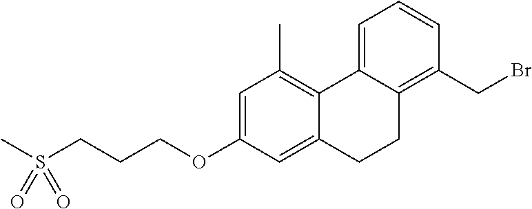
C1=C2C(=C(CBr)C=C1)CCC1=CC(OCCCS(C)(=O)=O)=CC(C)=C21
